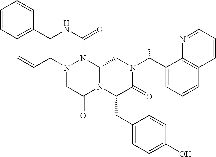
N(C(N1N(CC=C)CC(=O)N2C1CN(C(C1=CC=CC3=C1N=CC=C3)C)C(=O)C2CC1=CC=C(O)C=C1)=O)CC1=CC=CC=C1
